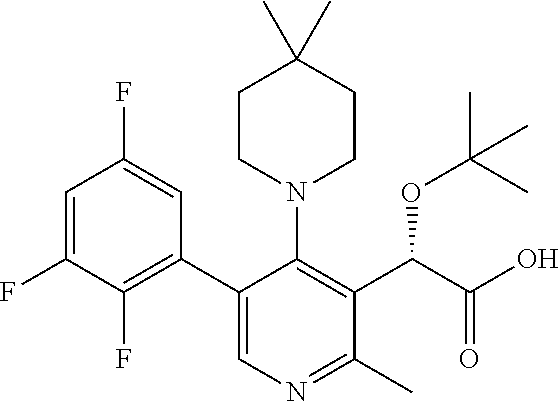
C1=C(F)C(F)=C(C2=CN=C(C)C(C(C(O)=O)OC(C)(C)C)=C2N2CCC(C)(C)CC2)C=C1F
